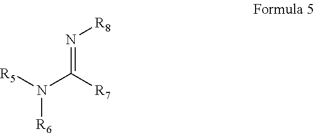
N(C([R7])=N[R8])([R6])[R5]
